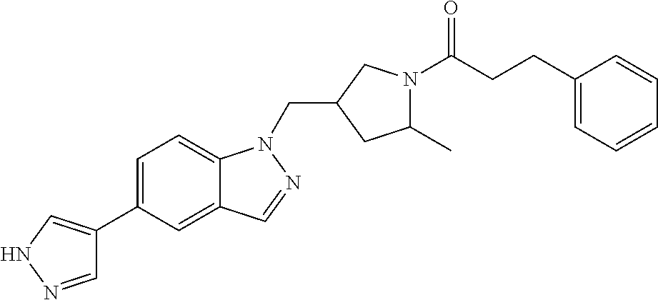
C1=NNC=C1C1=CC=C2C(=C1)C=NN2CC1CN(C(CCC2=CC=CC=C2)=O)C(C)C1
